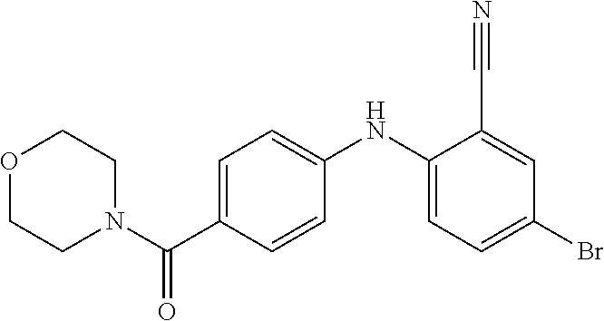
O1CCN(C(C2=CC=C(NC3=CC=C(Br)C=C3C#N)C=C2)=O)CC1
